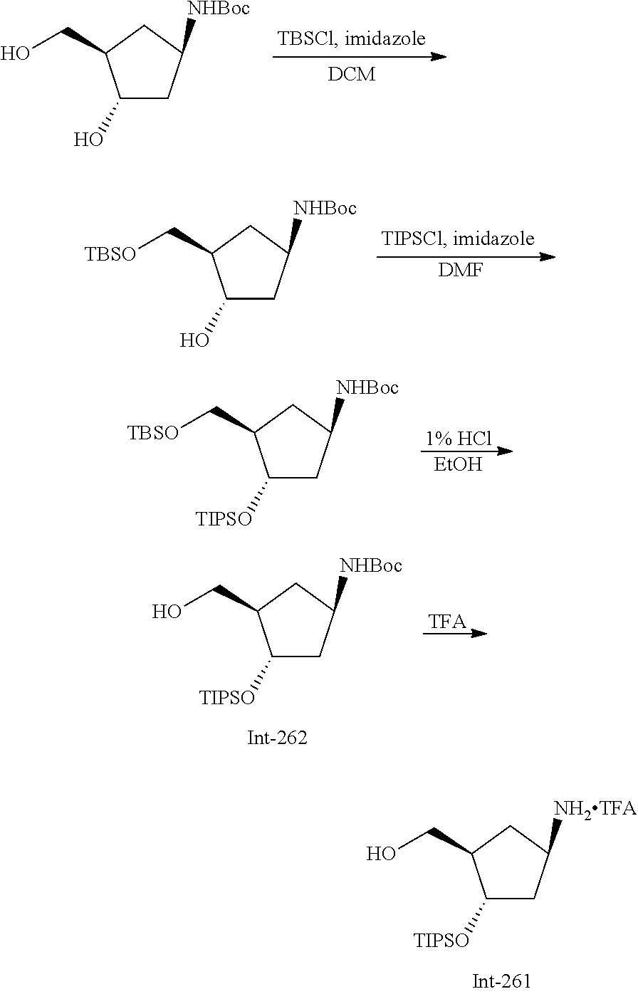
C1(O)CC([NHBoc])CC1CO.C1(O)CC([NHBoc])CC1C[TBSO].[DMF].C1([TIPSO])CC([NHBoc])CC1C[TBSO].[1% HCl].[EtOH].[TFA].C1([TIPSO])CC([NHBoc])CC1CO.C1([TIPSO])CC([NH2TFA])CC1CO
